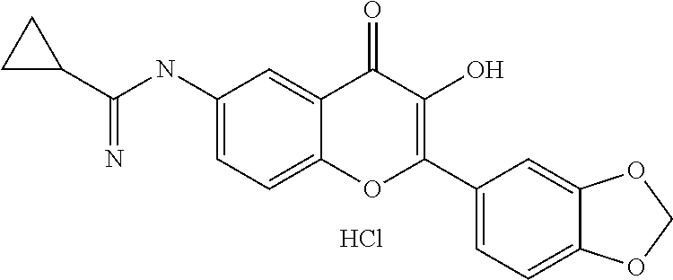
C1(NC(C2CC2)=N)=CC=C2C(=C1)C(=O)C(O)=C(C1=CC=C3C(=C1)OCO3)O2.Cl
